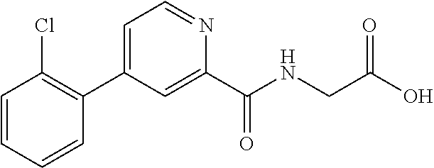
C1=C(C2=C(Cl)C=CC=C2)C=C(C(NCC(O)=O)=O)N=C1
